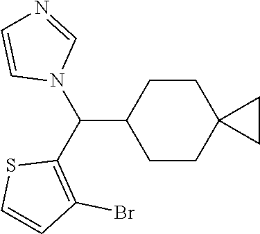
C1CC(C(C2=C(Br)C=CS2)N2C=NC=C2)CCC12CC2
